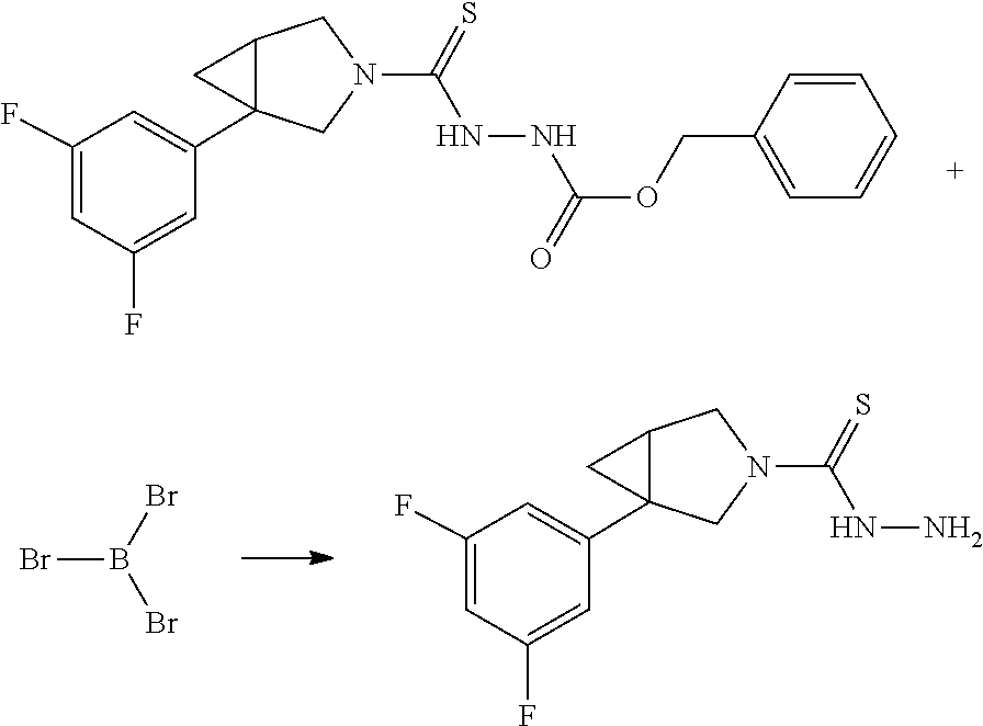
C1(F)=CC(C23CC2CN(C(=S)NNC(OCC2=CC=CC=C2)=O)C3)=CC(F)=C1.BrB(Br)Br.C1(F)=CC(C23CC2CN(C(=S)NN)C3)=CC(F)=C1
